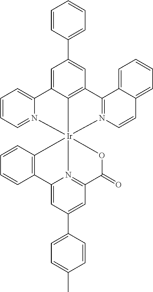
C1=CC(C2=CC3=C4C(=C2)C2=CC=CC=N2[Ir]425(N4=C3C3=CC=CC=C3C=C4)C3=C(C=CC=C3)C3=CC(C4=CC=C(C)C=C4)=CC(=N32)C(=O)O5)=CC=C1
